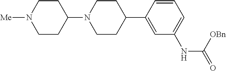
C1=C(C2CCN(C3CCN([Me])CC3)CC2)C=CC=C1NC(=O)[OBn]
